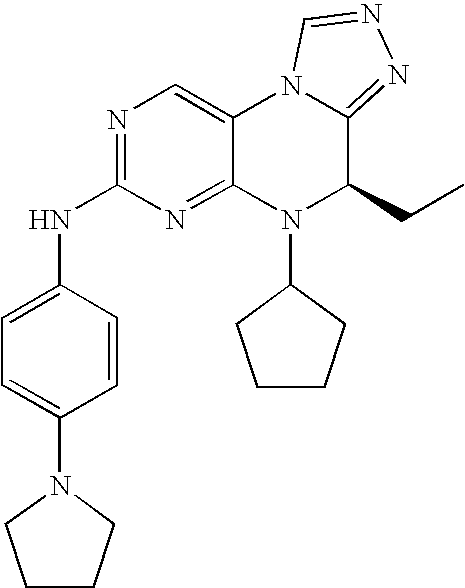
C1=C(N2CCCC2)C=CC(NC2=NC=C3C(=N2)N(C2CCCC2)C(CC)C2=NN=CN32)=C1
